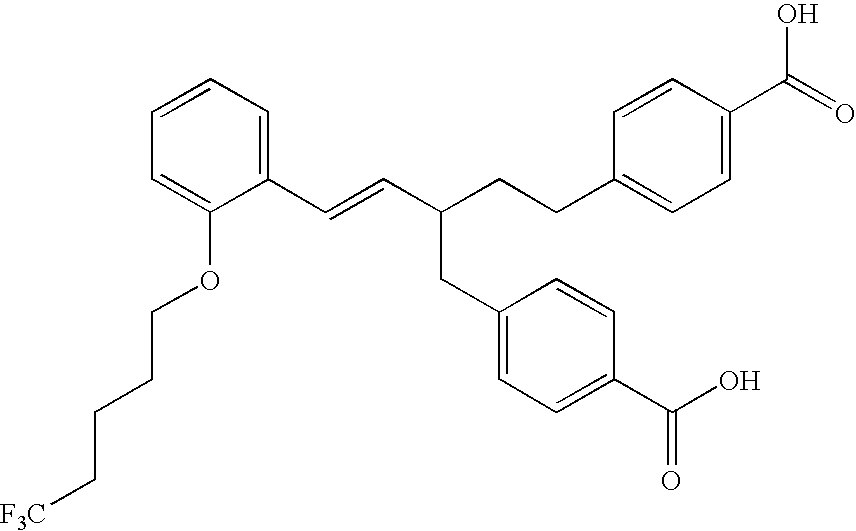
C1(C=CC(CC2=CC=C(C(=O)O)C=C2)CCC2=CC=C(C(O)=O)C=C2)=CC=CC=C1OCCCC[F3C]
